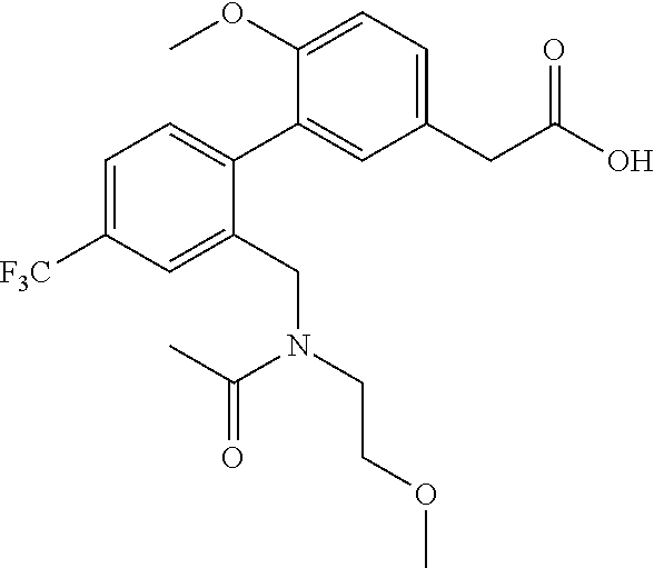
C1=C([F3C])C=C(CN(CCOC)C(C)=O)C(C2=CC(CC(O)=O)=CC=C2OC)=C1
